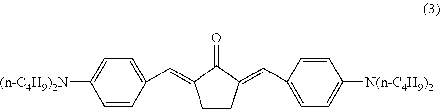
C1CC(=CC2=CC=C([N(n-C4H9)2])C=C2)C(=O)C1=CC1=CC=C([(n-C4H9)2N])C=C1
